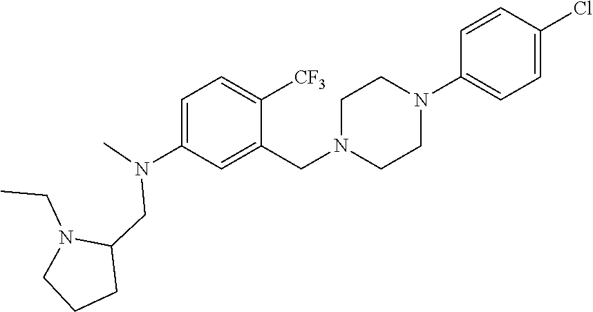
C1=C(N(C)CC2N(CC)CCC2)C=C(CN2CCN(C3=CC=C(Cl)C=C3)CC2)C([CF3])=C1
